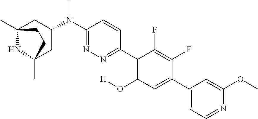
C12(C)NC(C)(CC(N(C3=NN=C(C4=C(O[H])C=C(C5=CC=NC(OC)=C5)C(F)=C4F)C=C3)C)C1)CC2
